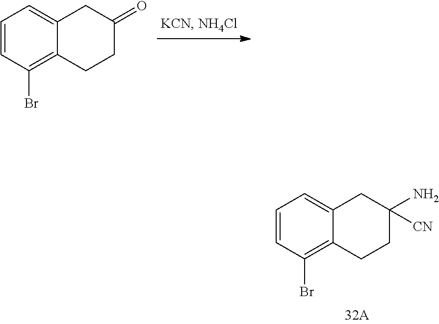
C1=CC(Br)=C2C(=C1)CC(N)([CN])CC2.C1=CC(Br)=C2C(=C1)CC(=O)CC2
